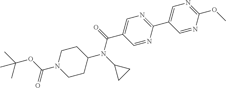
CC(OC(N1CCC(N(C2CC2)C(=O)C2=CN=C(C3=CN=C(OC)N=C3)N=C2)CC1)=O)(C)C
